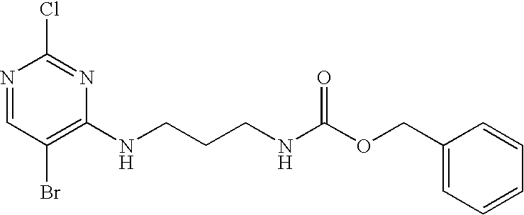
N1=CC(Br)=C(NCCCNC(OCC2=CC=CC=C2)=O)N=C1Cl
